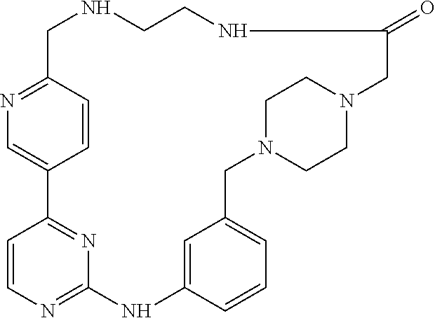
N1=C2C=CC(=C1)C1=NC(=NC=C1)NC1=CC(=CC=C1)CN1CCN(CC1)CC(=O)NCCNC2
